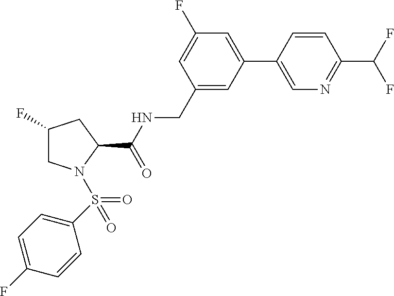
C1=CC(C2=CC(F)=CC(CNC(C3CC(F)CN3S(=O)(C3=CC=C(F)C=C3)=O)=O)=C2)=CN=C1C(F)F
